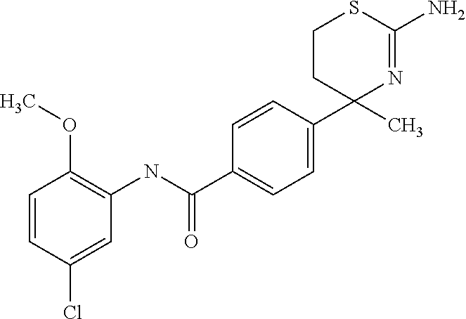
C1(NC(C2=CC=C(C3(C)N=C(N)SCC3)C=C2)=O)=C(OC)C=CC(Cl)=C1
